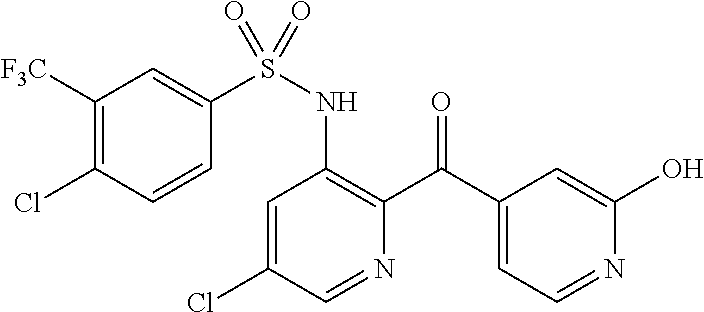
C1=C(Cl)C=NC(C(C2=CC=NC(O)=C2)=O)=C1NS(=O)(C1=CC([F3C])=C(Cl)C=C1)=O
